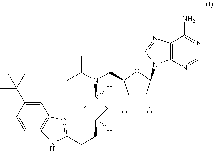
C1=C(C(C)(C)C)C=CC2=C1N=C(CCC1([H])CC(N(C(C)C)CC3C(O)C(O)C(N4C5=C(N=C4)C(N)=NC=N5)O3)([H])C1)N2
